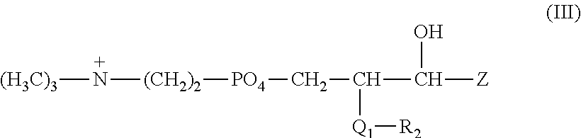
[(H3C)3]N[(CH2)2][PO4]CC(C([Z])O)[Q1][R2]
